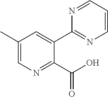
C1(C2=CC(C)=CN=C2C(O)=O)=NC=CC=N1
